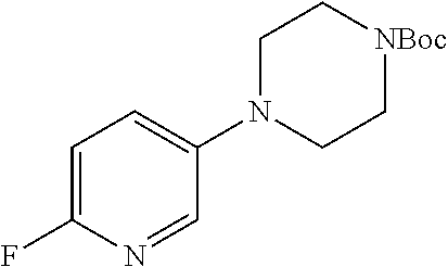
C1=C(F)N=CC(N2CC[NBoc]CC2)=C1
